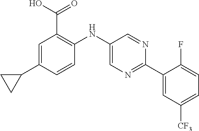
C1=C(C2CC2)C=CC(NC2=CN=C(C3=CC([CF3])=CC=C3F)N=C2)=C1C(O)=O
